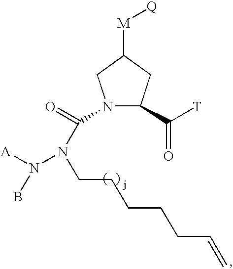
C1(C([T])=O)CC([M][Q])CN1C(N(CCCCCC=C)N([A])B)=O
